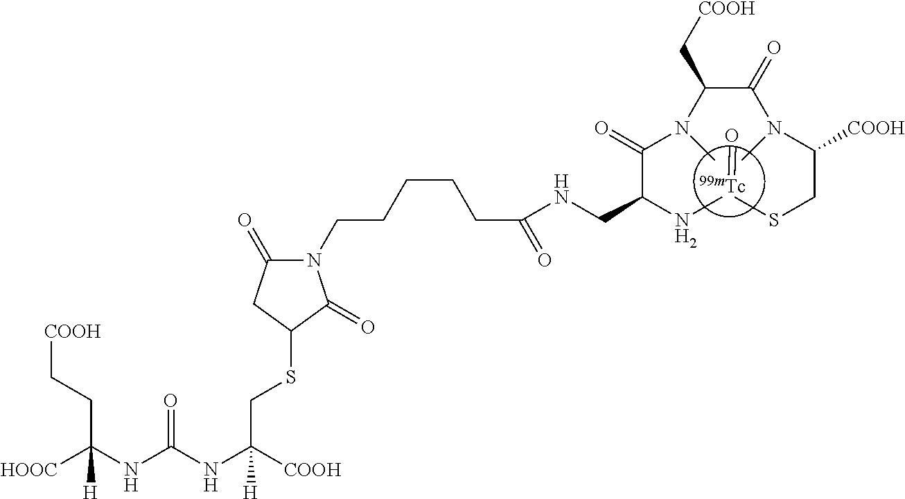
[COOH]CCC(NC(NC([COOH])(CSC1C(=O)N(CCCCCC(=O)NCC(NC)C(=O)N(C(C[COOH])C(=O)N(C(CSC)[COOH])C)C)C(=O)C1)[H])=O)([HOOC])[H].[Tc]=O
